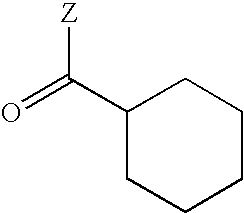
O=C(C1CCCCC1)[Z]
